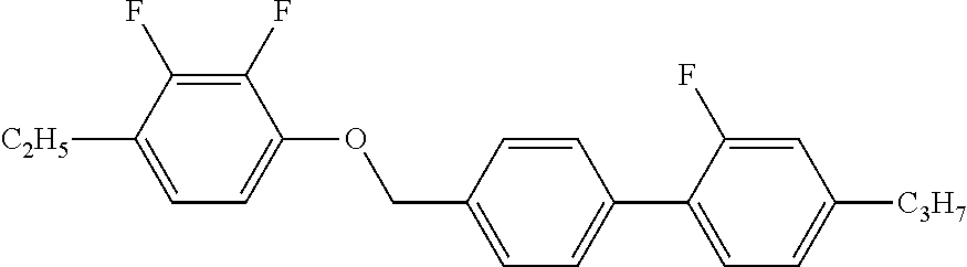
C1(F)=C(F)C([C2H5])=CC=C1OCC1=CC=C(C2=CC=C([C3H7])C=C2F)C=C1
